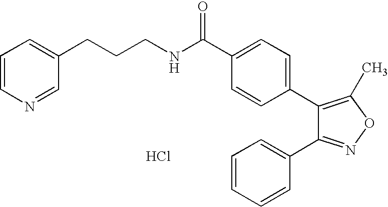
C1(C2=CC=C(C(NCCCC3=CC=CN=C3)=O)C=C2)=C(C)ON=C1C1=CC=CC=C1.Cl
